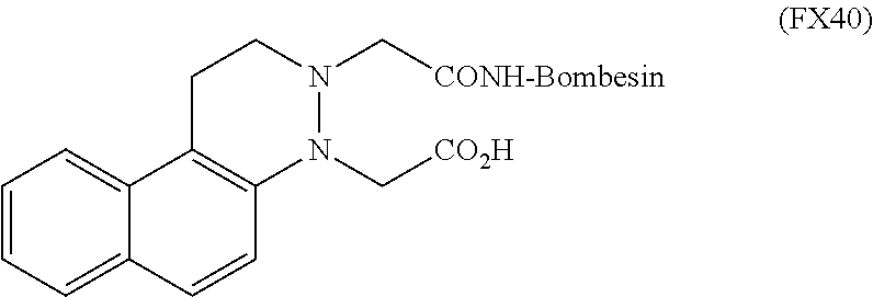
C1=CC=C2C(=C1)C1=C(C=C2)N(C[CO2H])N(C[CONH-Bombesin])CC1
